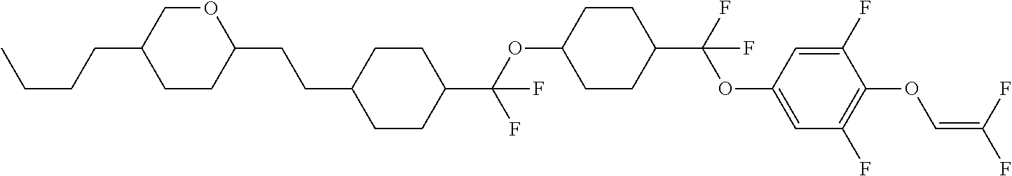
C1CC(CCC2CCC(C(OC3CCC(C(F)(OC4=CC(F)=C(OC=C(F)F)C(F)=C4)F)CC3)(F)F)CC2)OCC1CCCC
